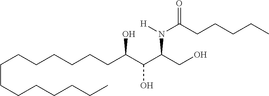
C(CCCCCCC)CCCCCCC(C(C(CO)N([H])C(CCCCC)=O)O)O
